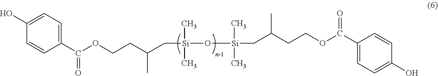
C1(C(=O)OCCC(C[Si](O[Si](CC(CCOC(C2=CC=C(O)C=C2)=O)C)(C)C)(C)C)C)=CC=C(O)C=C1
